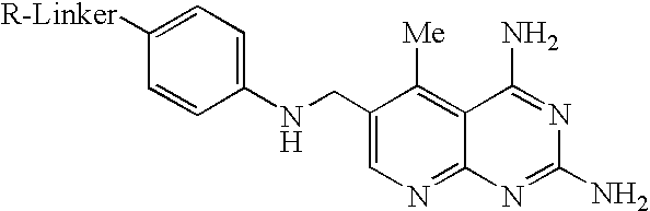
C1(CNC2=CC=C([R-Linker])C=C2)=CN=C2C(=C1[Me])C(N)=NC(N)=N2
